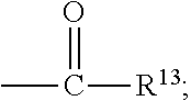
CC([R13])=O
